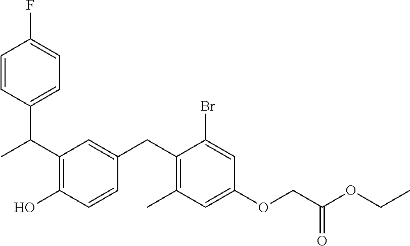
C(C1=C(O)C=CC(CC2=C(C)C=C(OCC(OCC)=O)C=C2Br)=C1)(C1=CC=C(F)C=C1)C
